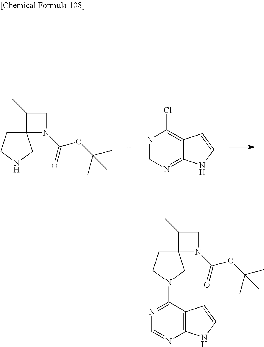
N1(C(=O)OC(C)(C)C)CC(C)C12CCNC2.N1=CN=C2C(=C1Cl)C=CN2.N1(C(=O)OC(C)(C)C)CC(C)C12CCN(C1=NC=NC3=C1C=CN3)C2
